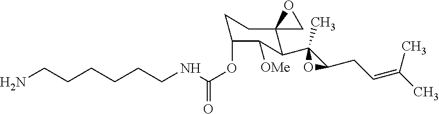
C1C(OC(NCCCCCCN)=O)C([OMe])C(C2(C)C(CC=C(C)C)O2)C2(C1)CO2
